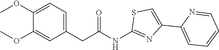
COC1=CC=C(CC(=O)NC2=NC(C3=CC=CC=N3)=CS2)C=C1OC
